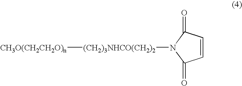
C1=CC(=O)N([(CH2)3NHCO(CH2)2][CH3O(CH2CH2O)n])C1=O
